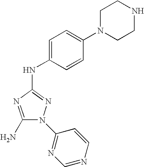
C1(N)=NC(NC2=CC=C(N3CCNCC3)C=C2)=NN1C1=NC=NC=C1
